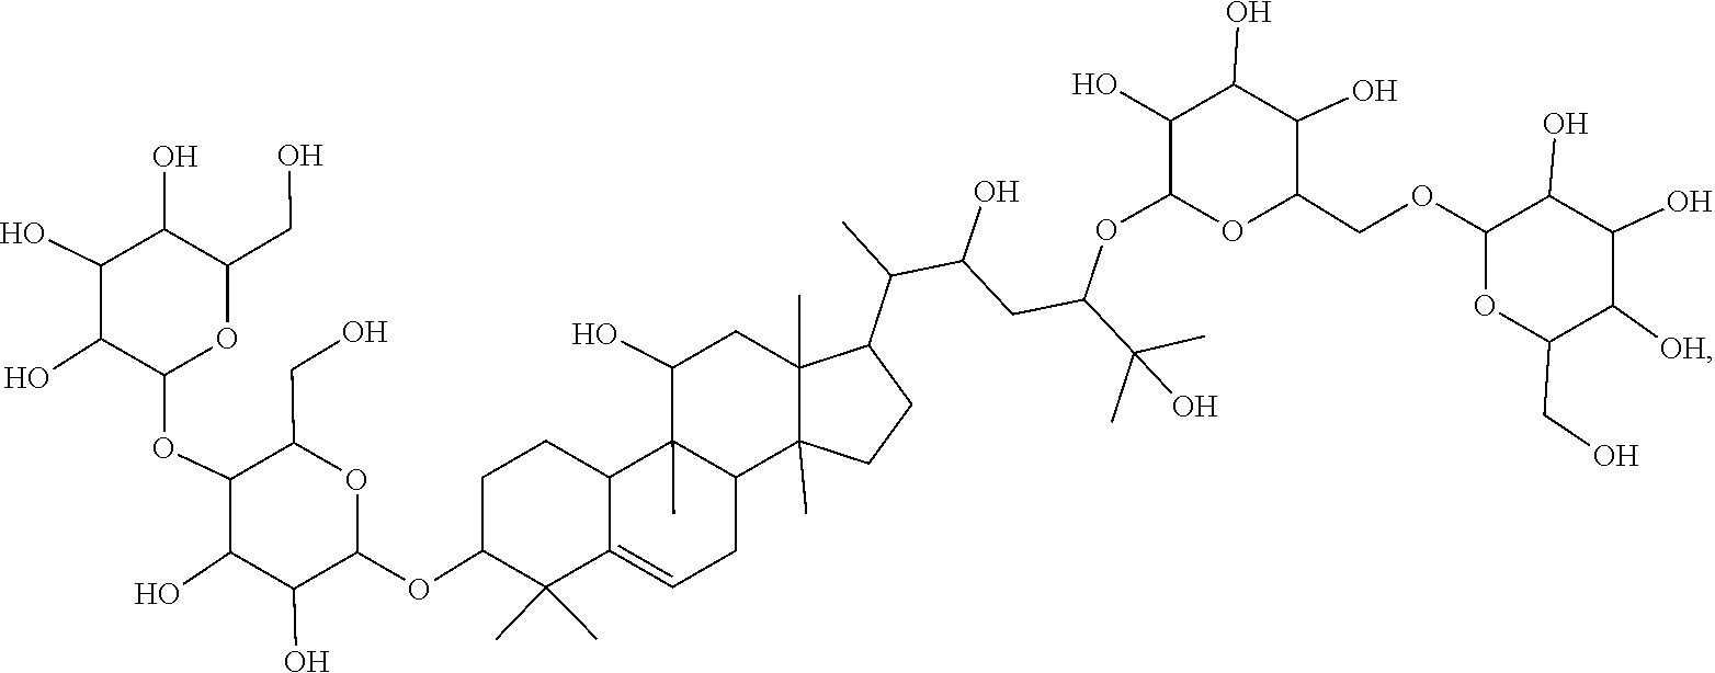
OC1C(O)C(OC2C(C)(C)C3=CCC4C(C)(C3CC2)C(O)CC2(C)C(C(C)C(O)CC(OC3C(O)C(O)C(O)C(COC5OC(CO)C([OH])C(O)C5O)O3)C(C)(O)C)CCC42C)OC(CO)C1OC1C(O)C(O)C(O)C(CO)O1
